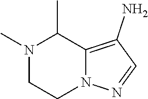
N1(C)CCN2C(=C(N)C=N2)C1C
